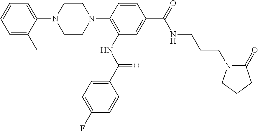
C1=CC=C(C)C(N2CCN(C3=C(NC(=O)C4=CC=C(F)C=C4)C=C(C(NCCCN4C(=O)CCC4)=O)C=C3)CC2)=C1
